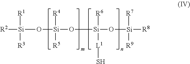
O([Si]([R4])([R5])O[Si]([L1]S)([R6])O[Si]([R7])([R9])[R8])[Si]([R2])([R1])[R3]
